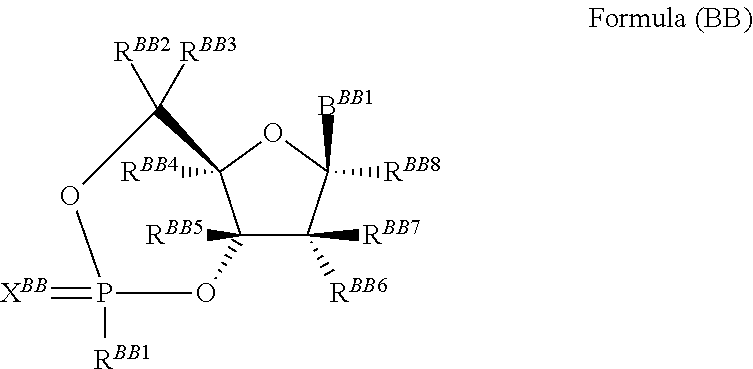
C12([RBB5])C([RBB7])([RBB6])C([BBB1])([RBB8])OC1([RBB4])C([RBB2])([RBB3])OP(=[XBB])([RBB1])O2
